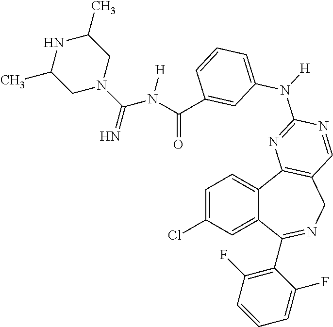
C1=C(Cl)C=C2C(=C1)C1=C(CN=C2C2=C(F)C=CC=C2F)C=NC(N([H])C2=CC=CC(C(N([H])C(N3CC(C)NC(C)C3)=N)=O)=C2)=N1
